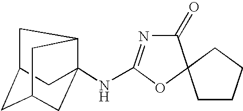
C1(=O)N=C(NC23C4CC(CC(C2)C4)C3)OC12CCCC2
